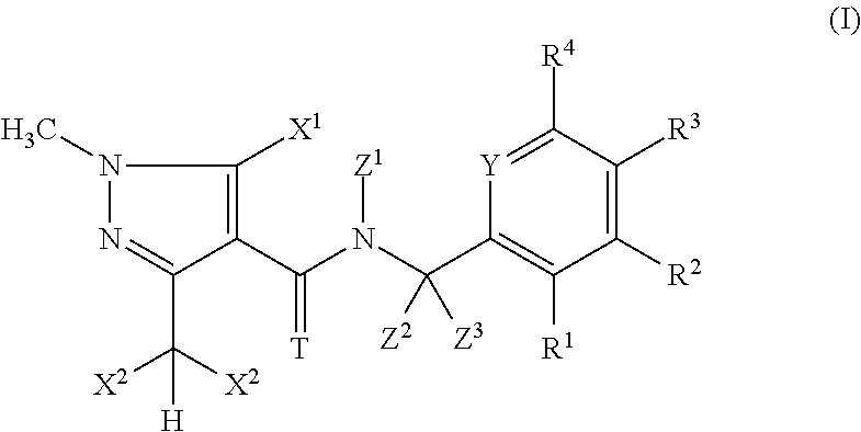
C1(C(N(C(C2=C([X1])N(C)N=C2C([X2])([X2])[H])=[T])[Z1])([Z3])[Z2])=C([R1])C([R2])=C([R3])C([R4])=[Y]1
